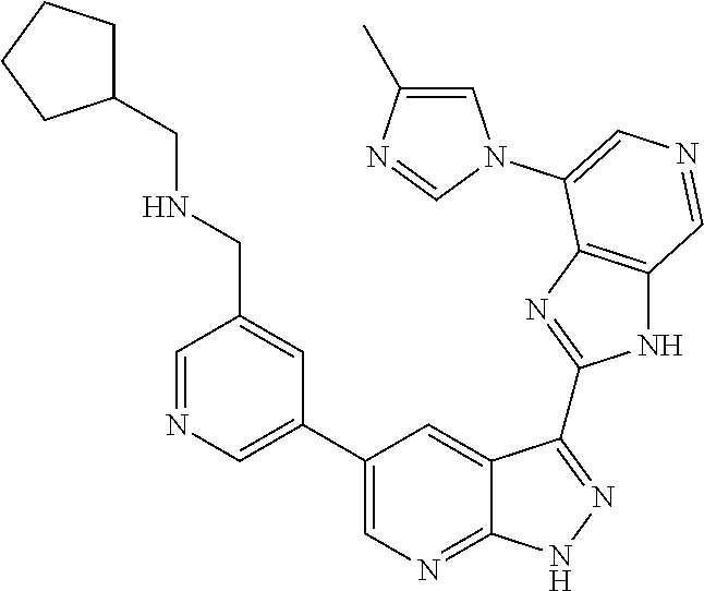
C1=NC=C(C2=CN=C3C(=C2)C(C2=NC4=C(N2)C=NC=C4N2C=C(C)N=C2)=NN3)C=C1CNCC1CCCC1
